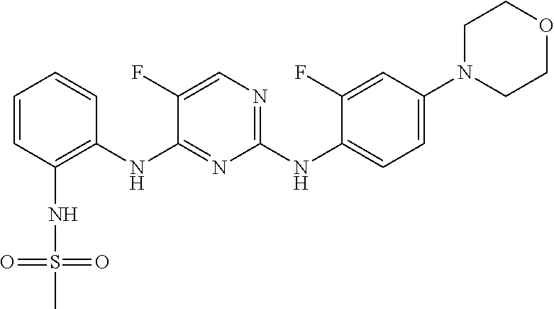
C1=CC(NS(=O)(C)=O)=C(NC2=NC(NC3=CC=C(N4CCOCC4)C=C3F)=NC=C2F)C=C1
